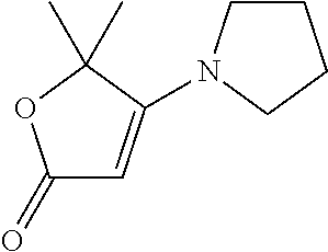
C1(=O)C=C(N2CCCC2)C(C)(C)O1
